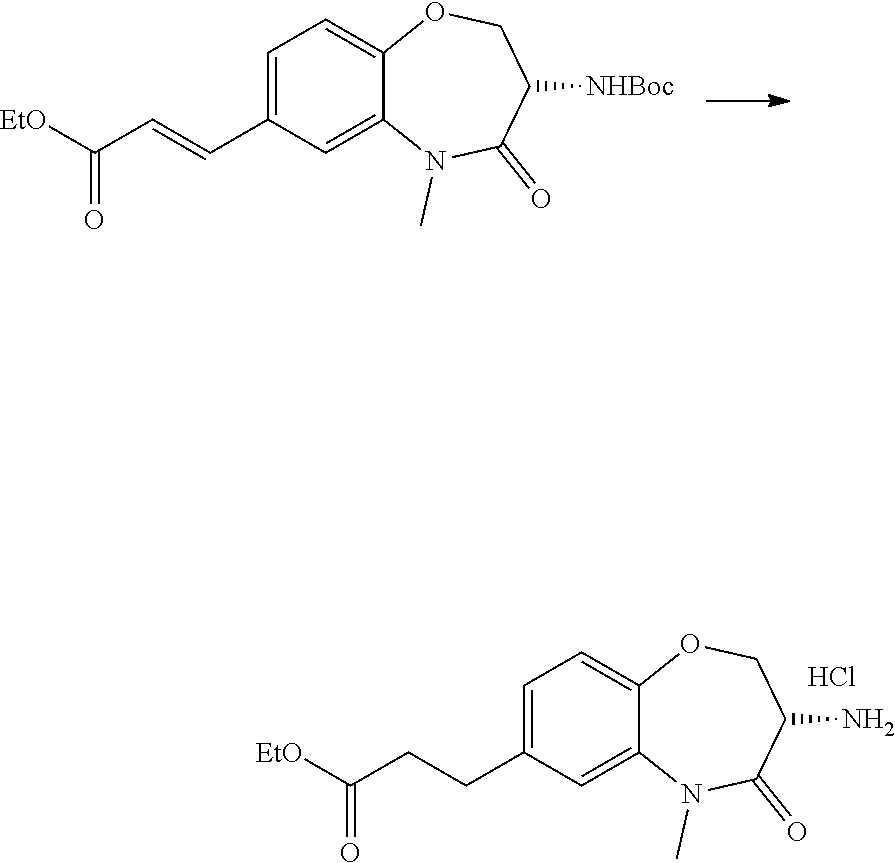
[EtO]C(C=CC1=CC=C2C(=C1)N(C)C(=O)C([NHBoc])CO2)=O.[EtO]C(CCC1=CC=C2C(=C1)N(C)C(=O)C(N)CO2)=O.Cl
